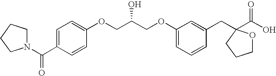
C(COC1=CC=CC(CC2(C(O)=O)OCCC2)=C1)(COC1=CC=C(C(N2CCCC2)=O)C=C1)O
